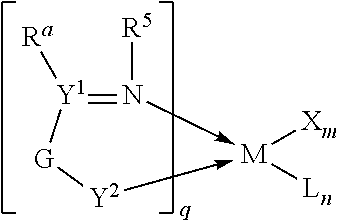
N1([R5])->[M]([Xm])([Ln])-[Y2][G][Y1]=1[Ra]
